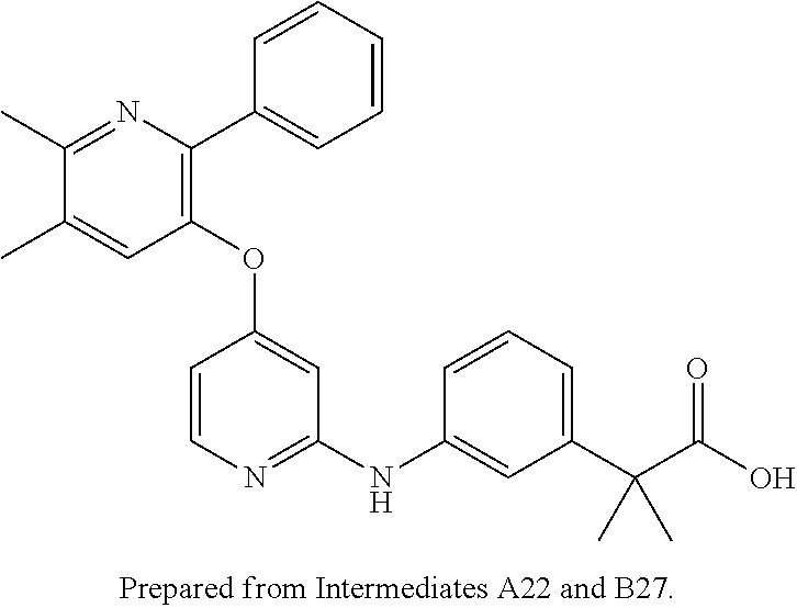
C1(OC2=CC(NC3=CC(C(C(O)=O)(C)C)=CC=C3)=NC=C2)=C(C2=CC=CC=C2)N=C(C)C(C)=C1
